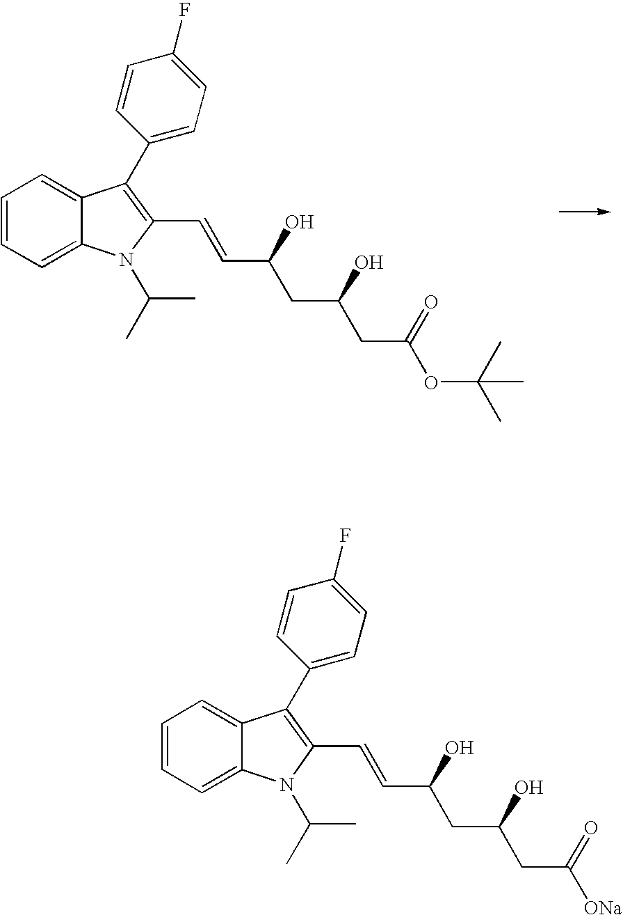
C12=CC=CC=C1C(C1=CC=C(F)C=C1)=C(C=CC(CC(CC([ONa])=O)O)O)N2C(C)C.C12=CC=CC=C1C(C1=CC=C(F)C=C1)=C(C=CC(CC(CC(OC(C)(C)C)=O)O)O)N2C(C)C
